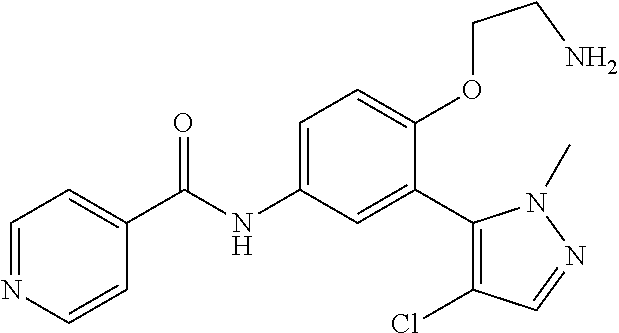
C1=NC=CC(C(=O)NC2=CC=C(OCCN)C(C3=C(Cl)C=NN3C)=C2)=C1
